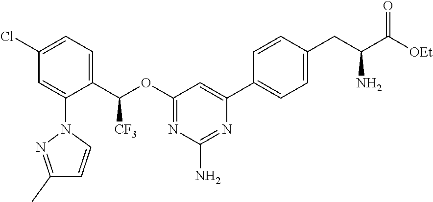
C1(C(OC2=NC(N)=NC(C3=CC=C(CC(C(=O)[OEt])N)C=C3)=C2)[CF3])=CC=C(Cl)C=C1N1N=C(C)C=C1
